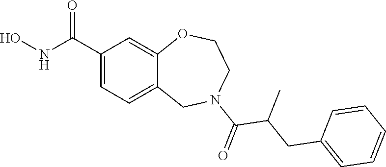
C1(C(NO)=O)=CC=C2C(=C1)OCCN(C(=O)C(CC1=CC=CC=C1)C)C2
